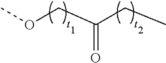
C(=O)(COC)CC
